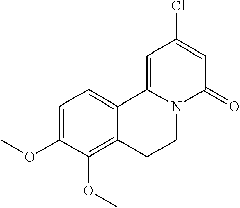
C1=C(OC)C(OC)=C2C(=C1)C1=CC(Cl)=CC(=O)N1CC2
